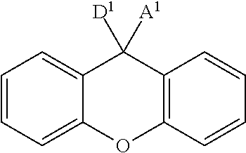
C1=CC=C2C(=C1)C([D1])([A1])C1=C(O2)C=CC=C1
